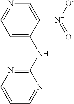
C1=C(NC2=NC=CC=N2)C([N+](=O)[O-])=CN=C1
